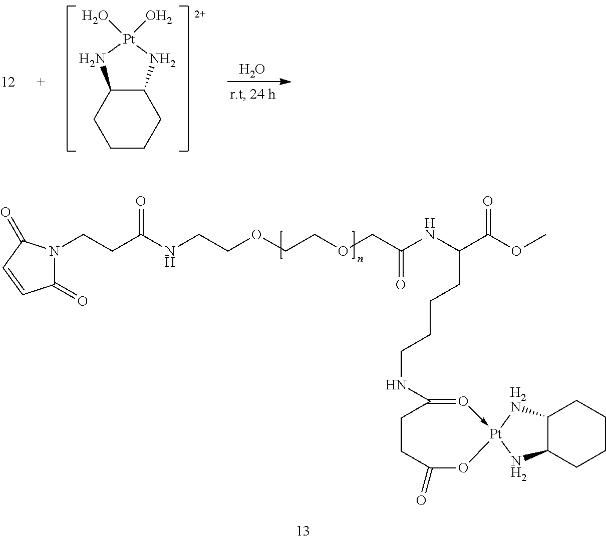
C1CCC2C(C1)N[Pt](O)(O)N2.O.C(OCCOCC(=O)NC(C(OC)=O)CCCCNC1=O->[Pt]2(OC(=O)CC1)[H2N]C1C(CCCC1)N2)CNC(CCN1C(=O)C=CC1=O)=O
